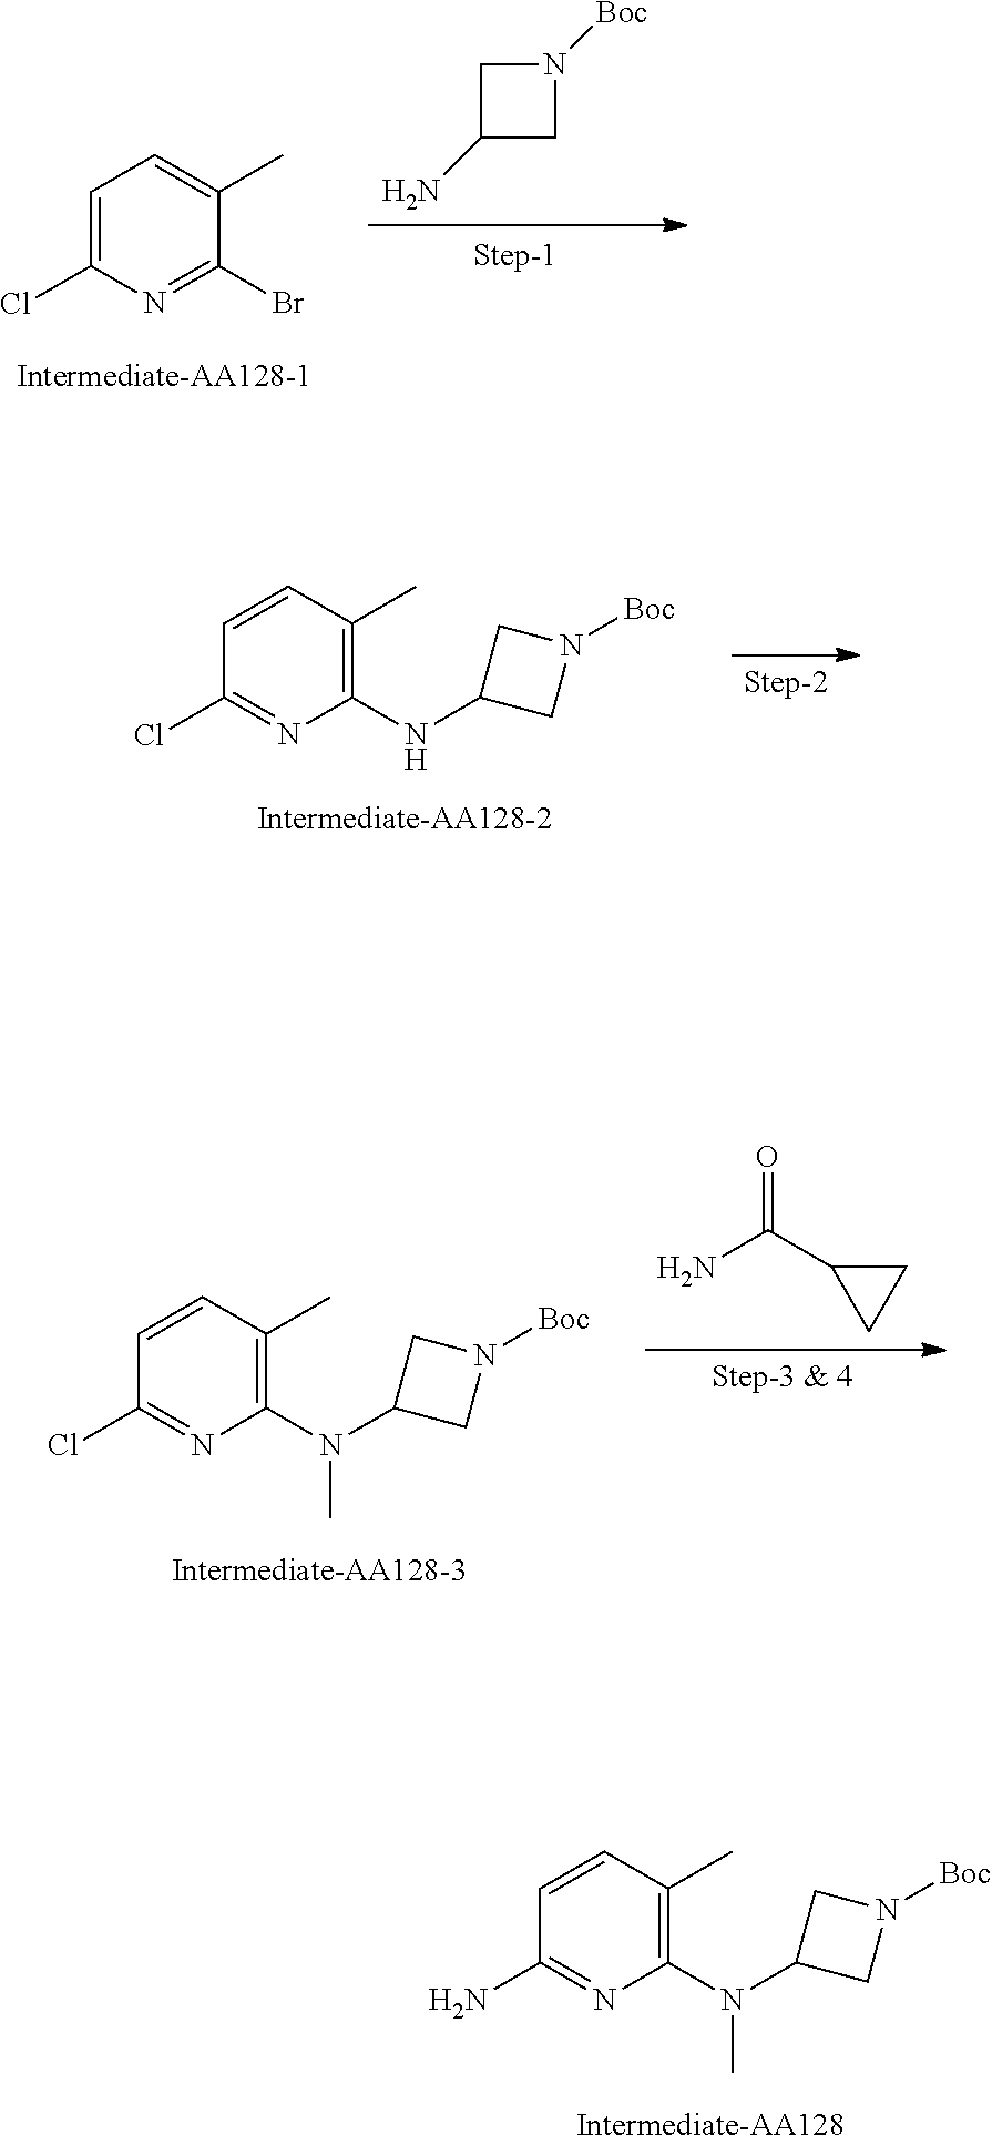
C1=CC(C)=C(N(C2CN([Boc])C2)C)N=C1N.C1=C(Cl)N=C(Br)C(C)=C1.C1(N)CN([Boc])C1.C1=CC(C)=C(NC2CN([Boc])C2)N=C1Cl.C1=CC(C)=C(N(C2CN([Boc])C2)C)N=C1Cl.O=C(C1CC1)N
